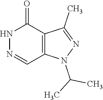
N1=CC2=C(C(=O)N1)C(C)=NN2C(C)C
